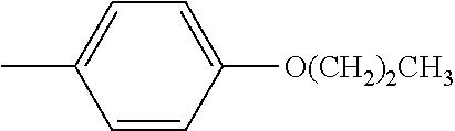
C1=CC([O(CH2)2CH3])=CC=C1C
